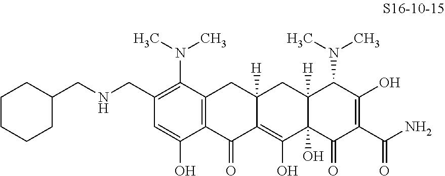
C12=C(C(=O)C3=C(O)C4(O)C([H])(CC3([H])C1)C(N(C)C)C(O)=C(C(N)=O)C4=O)C(O)=CC(CNCC1CCCCC1)=C2N(C)C
